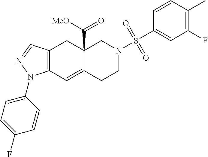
C12=C(C=NN1C1=CC=C(F)C=C1)CC1(C(=O)[MeO])C(=C2)CCN(S(C2=CC(F)=C(C)C=C2)(=O)=O)C1
